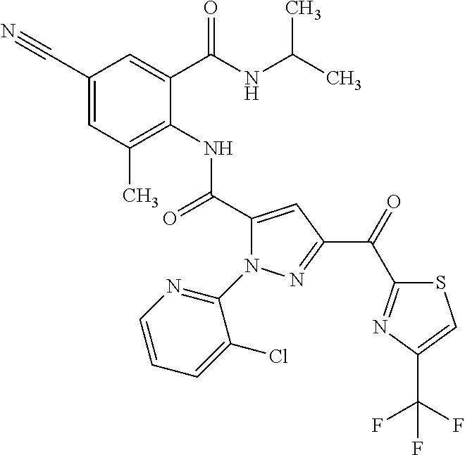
C1(C#N)=CC(C)=C(NC(C2=CC(C(=O)C3=NC(C(F)(F)F)=CS3)=NN2C2=NC=CC=C2Cl)=O)C(C(NC(C)C)=O)=C1
